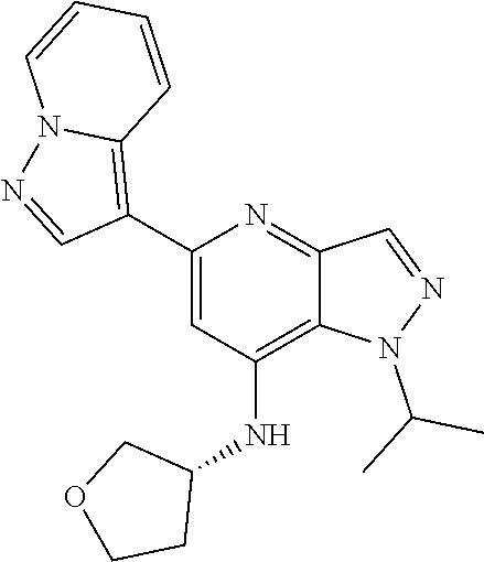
N1(C(C)C)N=CC2=NC(C3=C4N(N=C3)C=CC=C4)=CC(NC3CCOC3)=C12
